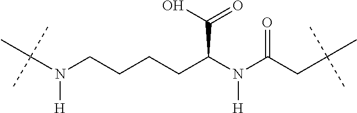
C(N(CCCCC(N(C(CC(C)(C)C)=O)[H])C(O)=O)[H])(C)(C)C
